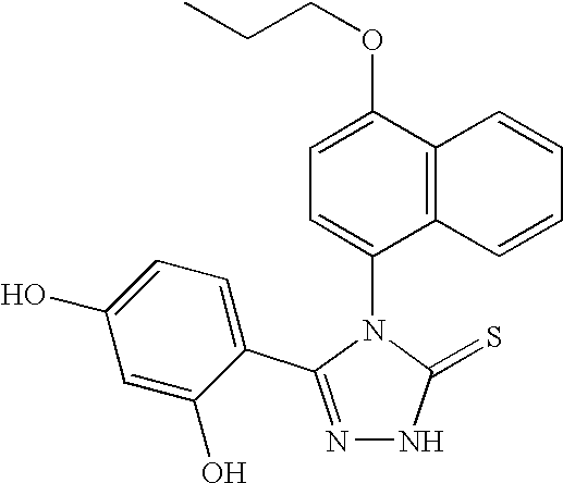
N1=C(C2=CC=C(O)C=C2O)N(C2=CC=C(OCCC)C3=C2C=CC=C3)C(=S)N1
